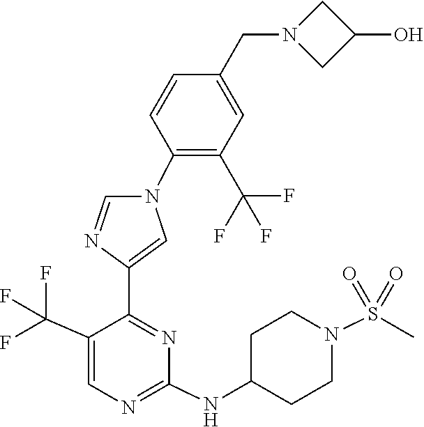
C1(CN2CC(O)C2)=CC(C(F)(F)F)=C(N2C=C(C3=NC(NC4CCN(S(=O)(=O)C)CC4)=NC=C3C(F)(F)F)N=C2)C=C1
